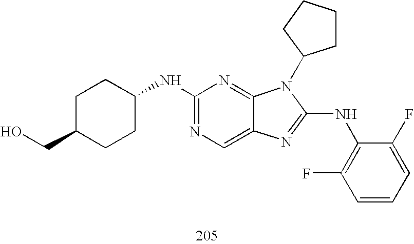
C1(NC2CCC(CO)CC2)=NC=C2C(=N1)N(C1CCCC1)C(NC1=C(F)C=CC=C1F)=N2
